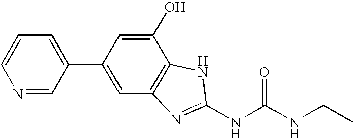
C1(C2=CC3=C(C(O)=C2)NC(NC(NCC)=O)=N3)=CC=CN=C1
